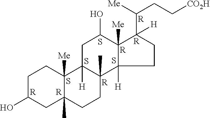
C1C(O)CC2(C)C([Me])(C1)C1([H])C(C)(CC2)C2([H])C([Me])(C(O)C1)C(C([Me])CC[CO2H])([H])CC2.[R].[R].[R].[R].[R].S.S.S.S.[R]
